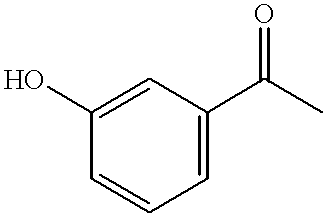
C1=CC=C(C(C)=O)C=C1O
